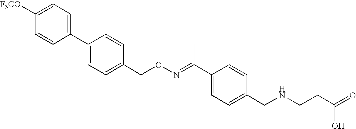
C1=CC(CON=C(C2=CC=C(CNCCC(=O)O)C=C2)C)=CC=C1C1=CC=C([F3CO])C=C1
